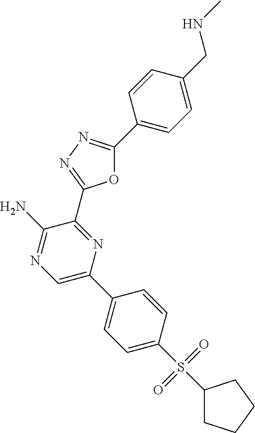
O1C(C2=CC=C(CNC)C=C2)=NN=C1C1=NC(C2=CC=C(S(C3CCCC3)(=O)=O)C=C2)=CN=C1N
